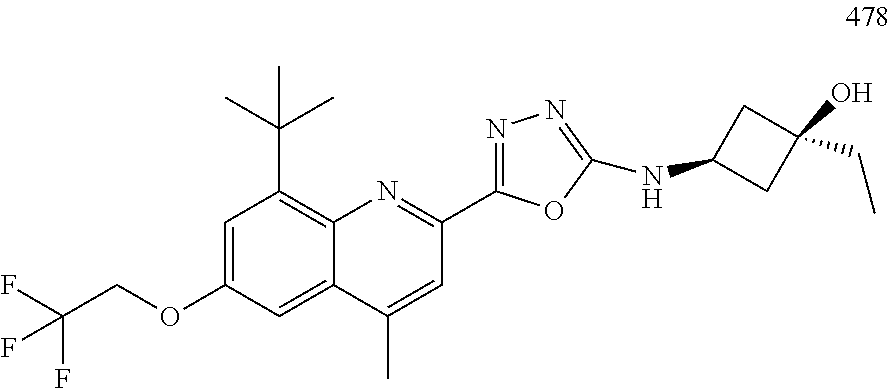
C1=C(OCC(F)(F)F)C=C2C(=C1C(C)(C)C)N=C(C1=NN=C(NC3CC(O)(CC)C3)O1)C=C2C
